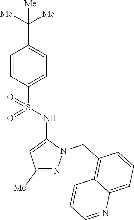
C1=CC(S(NC2=CC([Me])=NN2CC2=C3C(=CC=C2)N=CC=C3)(=O)=O)=CC=C1C([Me])([Me])[Me]
